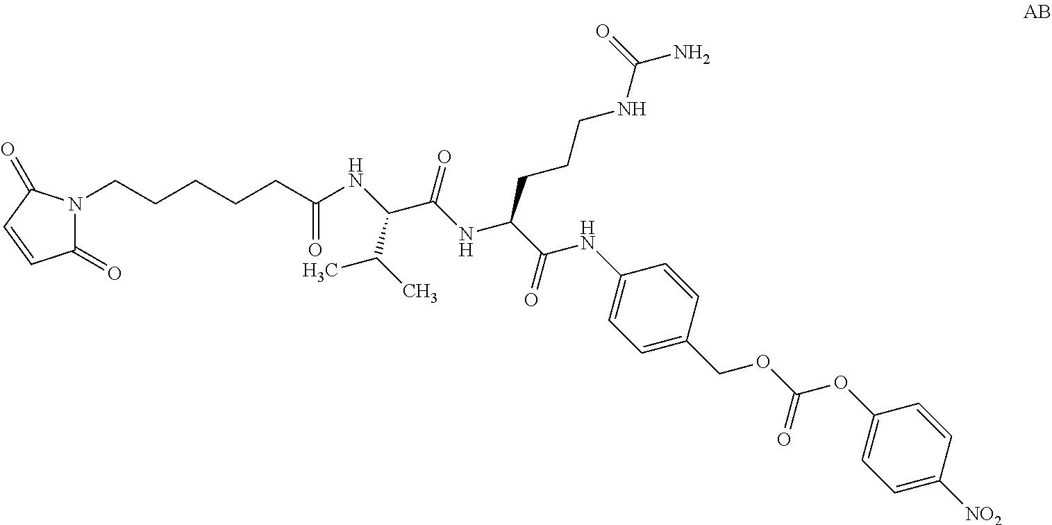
C1(=O)N(CCCCCC(=O)NC(C(=O)NC(CCCNC(N)=O)C(NC2=CC=C(COC(OC3=CC=C([NO2])C=C3)=O)C=C2)=O)C(C)C)C(=O)C=C1
